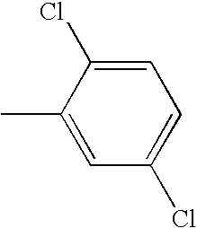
C1(C)=CC(Cl)=CC=C1Cl
